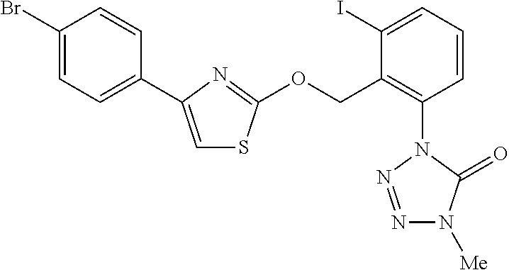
C1(I)=CC=CC(N2N=NN([Me])C2=O)=C1COC1=NC(C2=CC=C(Br)C=C2)=CS1
